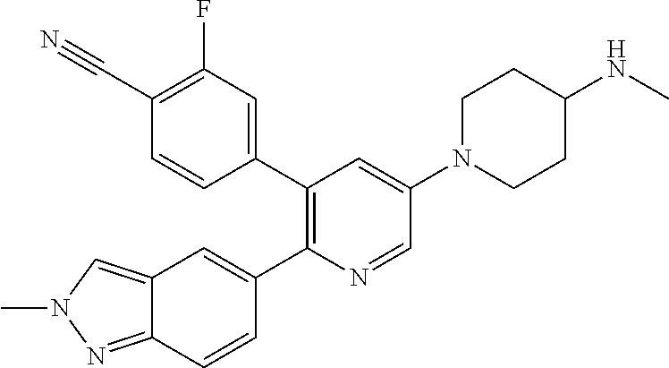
C12=NN(C)C=C1C=C(C1=C(C3=CC(F)=C(C#N)C=C3)C=C(N3CCC(NC)CC3)C=N1)C=C2
